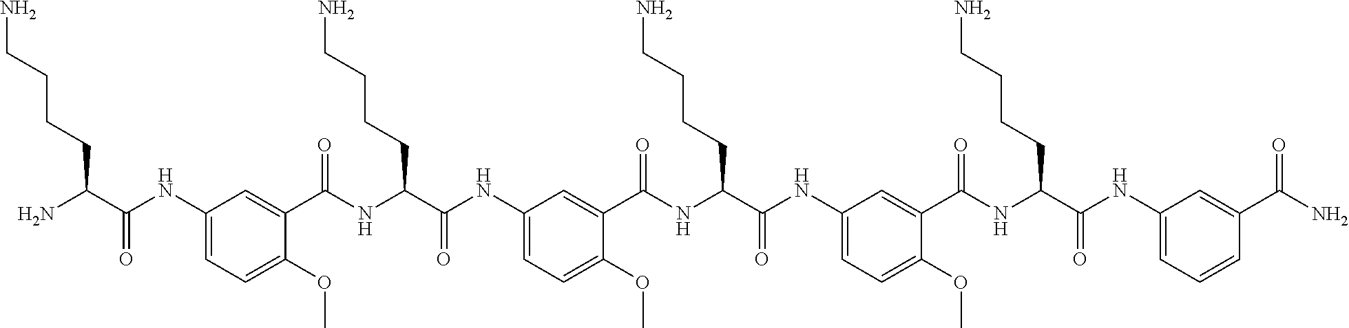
C1(NC(C(N)CCCCN)=O)=CC=C(OC)C(C(NC(C(NC2=CC=C(OC)C(C(NC(C(NC3=CC=C(OC)C(C(NC(C(NC4=CC=CC(C(N)=O)=C4)=O)CCCCN)=O)=C3)=O)CCCCN)=O)=C2)=O)CCCCN)=O)=C1
